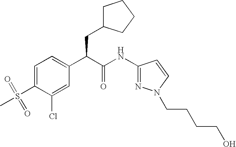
C1=C(S(=O)(C)=O)C(Cl)=CC(C(C(NC2=NN(CCCCO)C=C2)=O)CC2CCCC2)=C1
